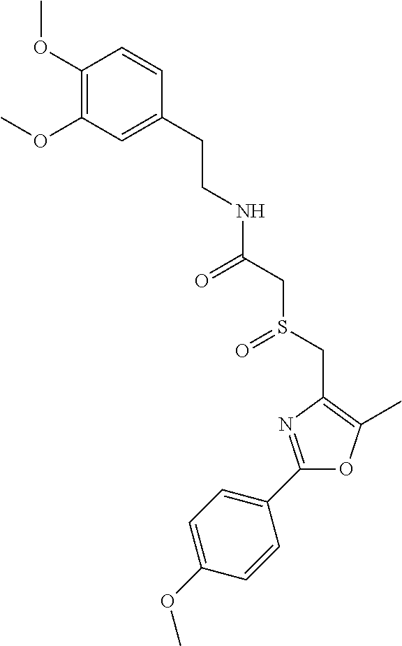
C1(C2=CC=C(OC)C=C2)=NC(CS(CC(=O)NCCC2=CC(OC)=C(OC)C=C2)=O)=C(C)O1
